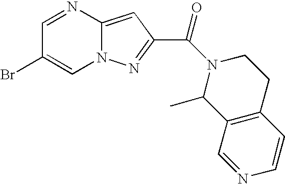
C1=NC2=CC(C(N3CCC4=C(C=NC=C4)C3C)=O)=NN2C=C1Br
